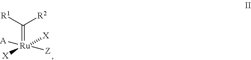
C(=[Ru]([X])([Z])([A])[X])([R2])[R1]
